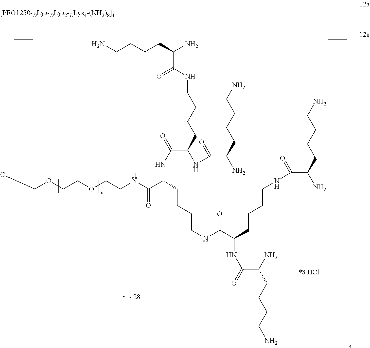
N(C(CCCCNC(C(CCCCNC(C(CCCCN)N)=O)NC(=O)C(CCCCN)N)=O)C(NCCOCCOCC)=O)C(=O)C(CCCCNC(C(CCCCN)N)=O)NC(C(CCCCN)N)=O
